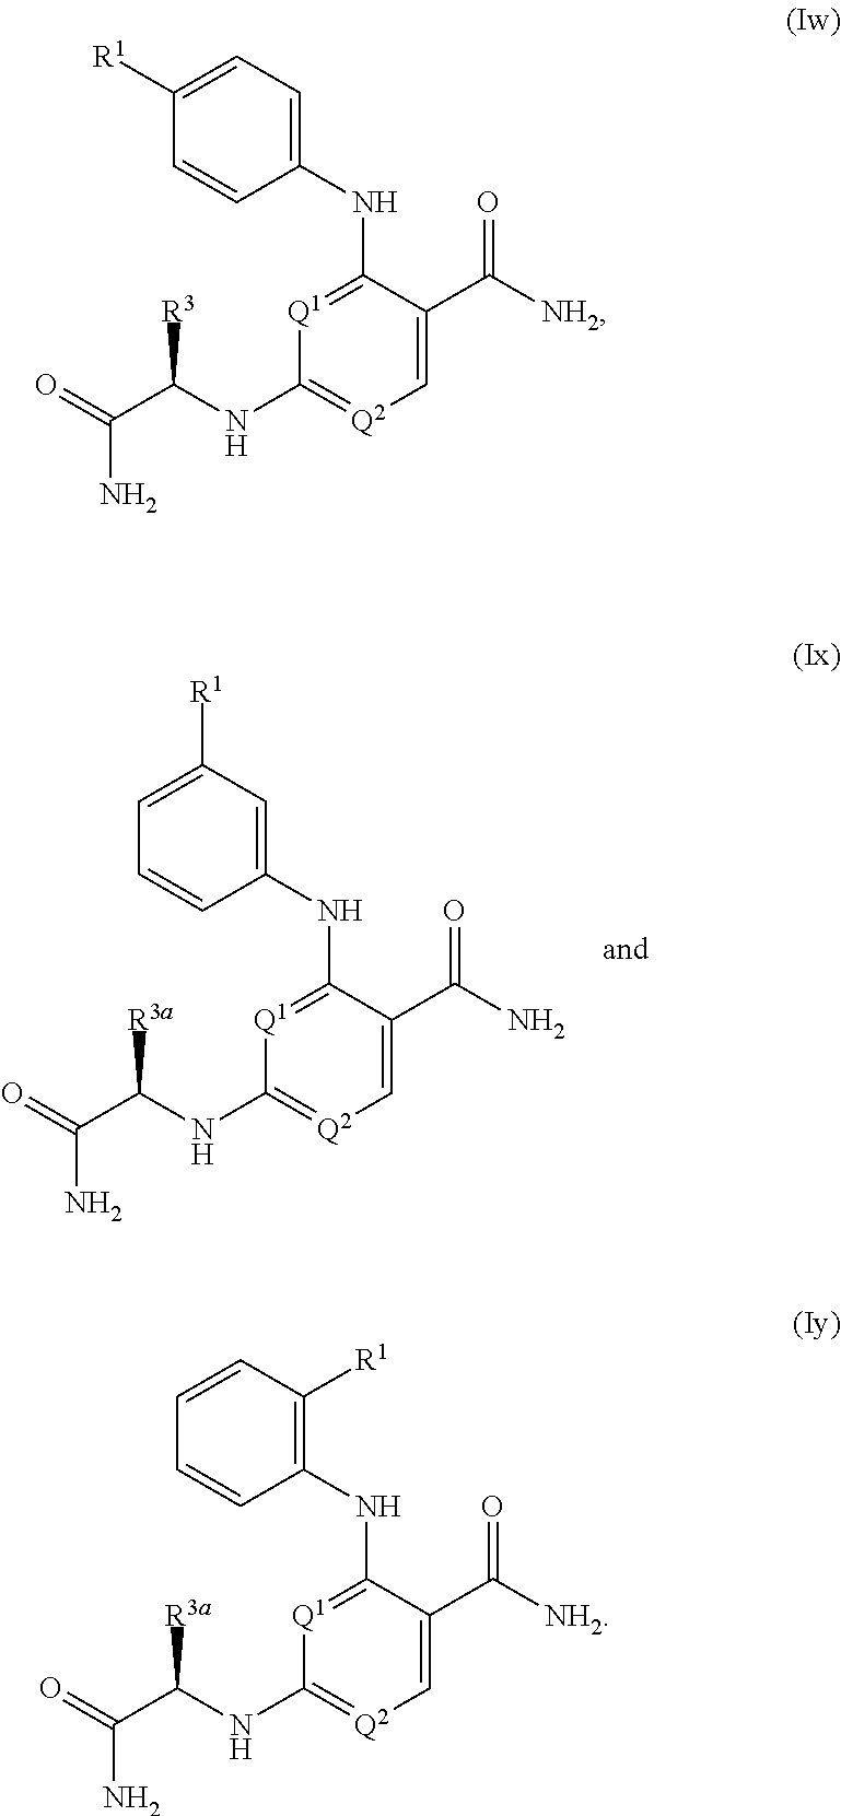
C1=CC(NC2=[Q1]C(NC(C(=O)N)[R3])=[Q2]C=C2C([NH2])=O)=CC=C1[R1].C1=CC(NC2=[Q1]C(NC(C(=O)N)[R3a])=[Q2]C=C2C([NH2])=O)=C([R1])C=C1.C1=CC(NC2=[Q1]C(NC(C(=O)N)[R3a])=[Q2]C=C2C(N)=O)=CC([R1])=C1
